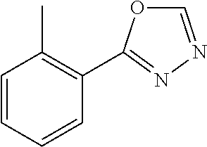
C1=CC=CC(C2=NN=CO2)=C1C
